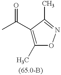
O=C(C)C1=C(C)ON=C1C
